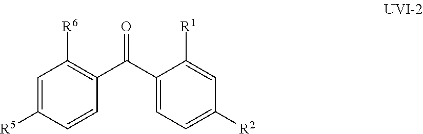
C1=C([R5])C=CC(C(C2=CC=C([R2])C=C2[R1])=O)=C1[R6]
